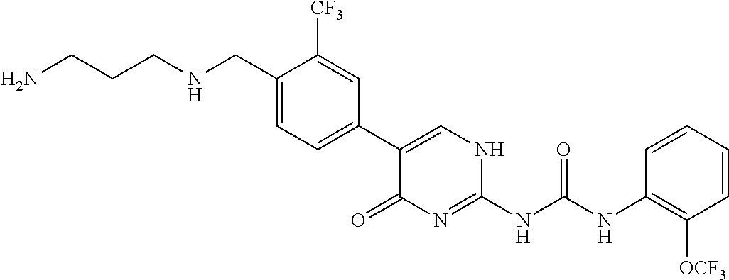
NCCCNCC1=CC=C(C2=CNC(NC(NC3=C([OCF3])C=CC=C3)=O)=NC2=O)C=C1[CF3]
